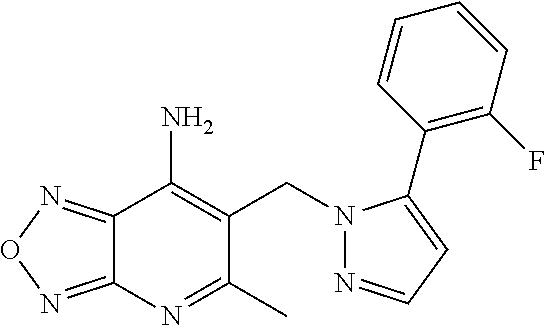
C12=NON=C1C(N)=C(CN1N=CC=C1C1=C(F)C=CC=C1)C(C)=N2
